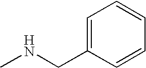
C1=C(CNC)C=CC=C1
